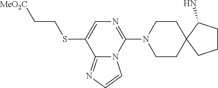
C12=NC=CN1C(N1CCC3(CC1)CCCC3N)=NC=C2SCC[MeO2C]
